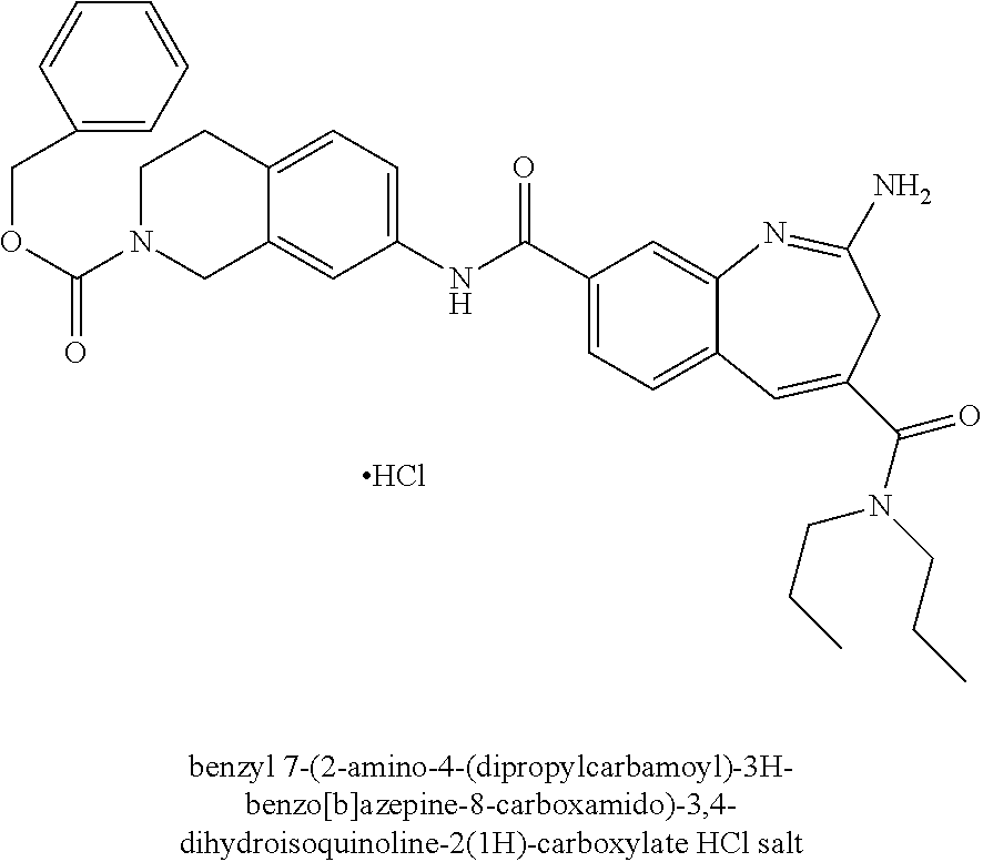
C12=CC(NC(=O)C3=CC=C4C(=C3)N=C(N)CC(C(=O)N(CCC)CCC)=C4)=CC=C1CCN(C(OCC1=CC=CC=C1)=O)C2.Cl
